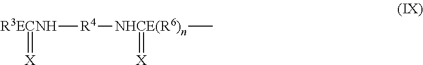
[R3ECNH]([R4][NHCE(R6)n](=[X])C)=[X]
